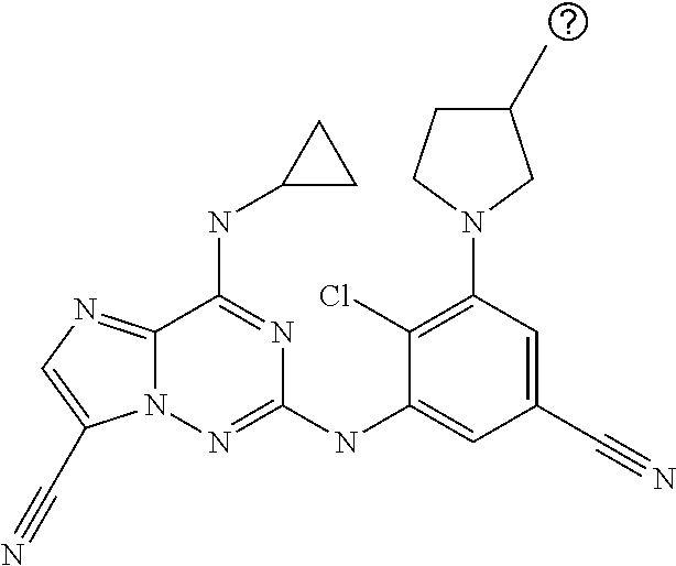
C1(Cl)=C(N2CC(C)CC2)C=C(C#N)C=C1NC1=NN2C(=NC=C2C#N)C(NC2CC2)=N1
